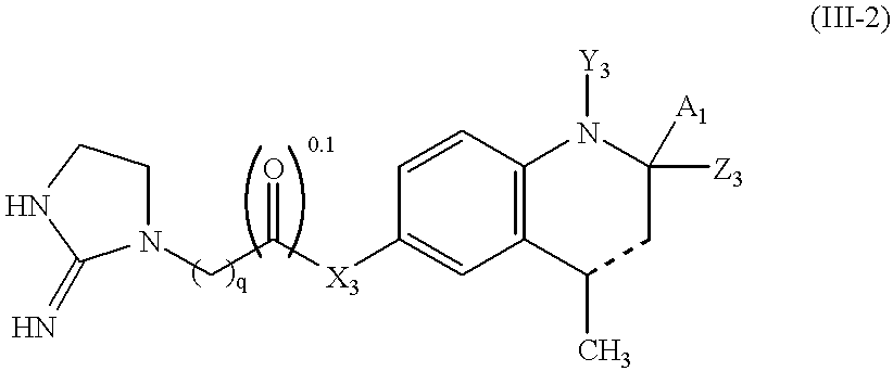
C1=CC2=C(C=C1[X3]C(CN1CCNC1=N)=O)C(C)CC([Z3])([A1])N2[Y3]
